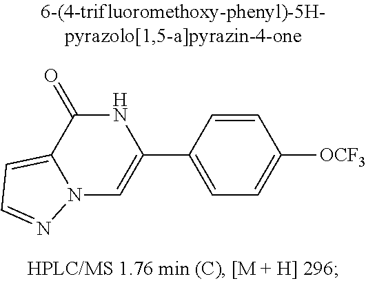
N12C=C(C3=CC=C([OCF3])C=C3)NC(=O)C1=CC=N2
